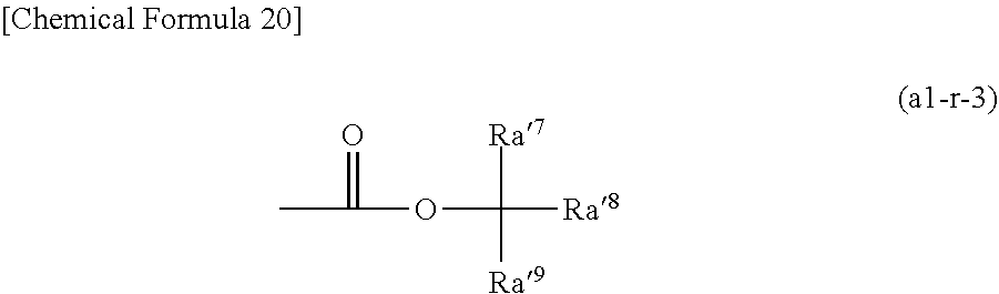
C([Ra8])(OC(C)=O)([Ra7])[Ra9]
